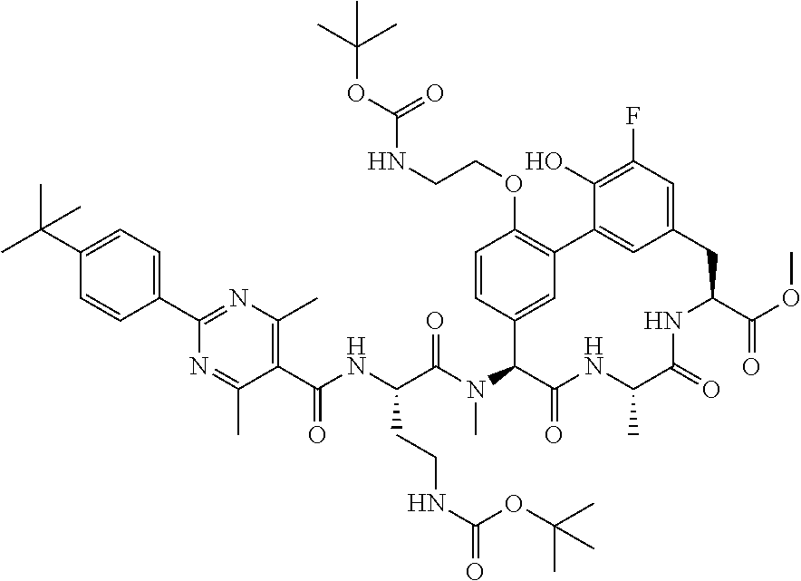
C(C(N(C)C1C(=O)NC(C)C(=O)NC(C(=O)OC)CC2=CC(F)=C(O)C(=C2)C2=C(OCCNC(=O)OC(C)(C)C)C=CC1=C2)=O)(NC(=O)C1=C(C)N=C(C2=CC=C(C(C)(C)C)C=C2)N=C1C)CCNC(OC(C)(C)C)=O
